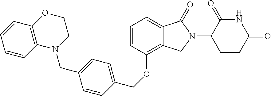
C1(OCC2=CC=C(CN3CCOC4=C3C=CC=C4)C=C2)=C2C(=CC=C1)C(=O)N(C1CCC(=O)NC1=O)C2
